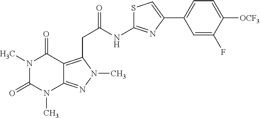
N1(C)C(=O)N(C)C2=NN(C)C(CC(=O)NC3=NC(C4=CC=C([OCF3])C(F)=C4)=CS3)=C2C1=O
